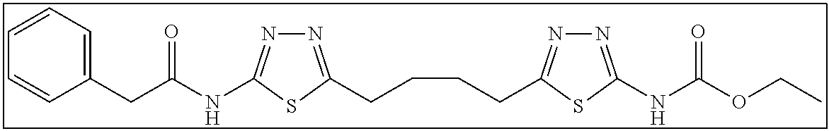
N1=C(NC(CC2=CC=CC=C2)=O)SC(CCCCC2=NN=C(NC(OCC)=O)S2)=N1
